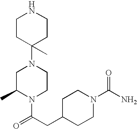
C1CC(N2CC(C)N(C(CC3CCN(C(N)=O)CC3)=O)CC2)(C)CCN1
